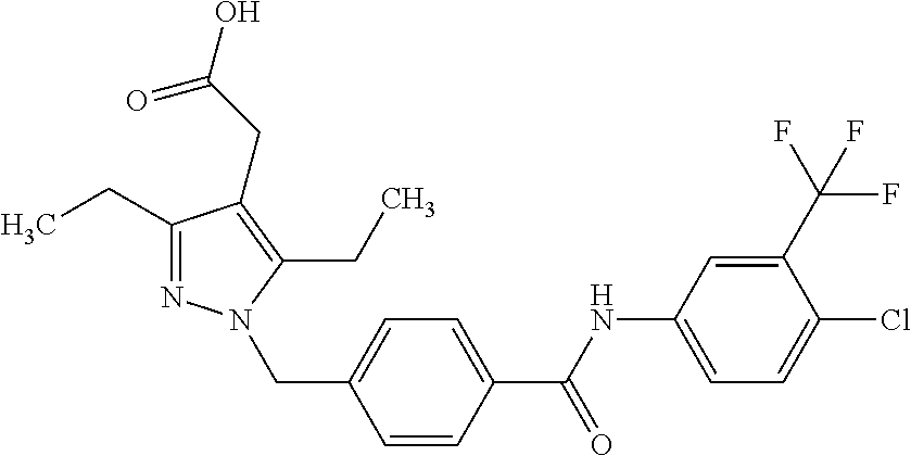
C1=C(C(F)(F)F)C(Cl)=CC=C1NC(C1=CC=C(CN2N=C(CC)C(CC(O)=O)=C2CC)C=C1)=O
